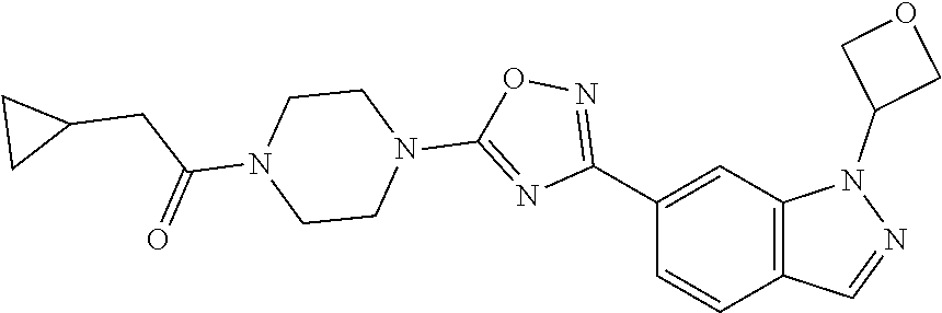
C12=C(C=C(C3=NOC(N4CCN(C(CC5CC5)=O)CC4)=N3)C=C1)N(C1COC1)N=C2
